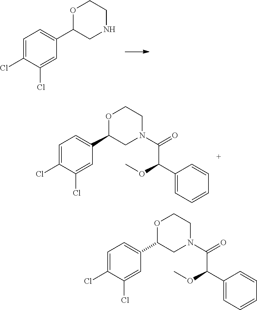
C1=C(Cl)C(Cl)=CC(C2CNCCO2)=C1.C1=C(Cl)C(Cl)=CC(C2CN(C(=O)C(C3=CC=CC=C3)OC)CCO2)=C1.C1=C(Cl)C(Cl)=CC(C2CN(C(=O)C(C3=CC=CC=C3)OC)CCO2)=C1
